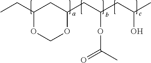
CCC1CC(CC(CC(C)O)OC(=O)C)OCO1
